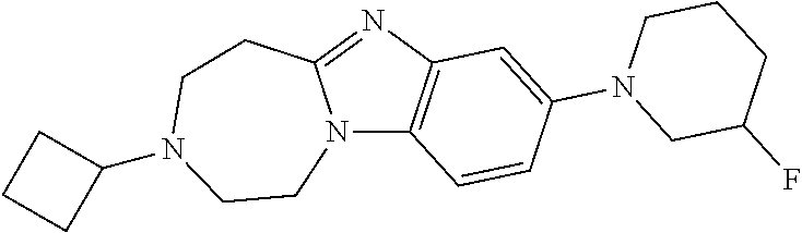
C12=C(C=CC(N3CC(F)CCC3)=C1)N1C(=N2)CCN(C2CCC2)CC1
